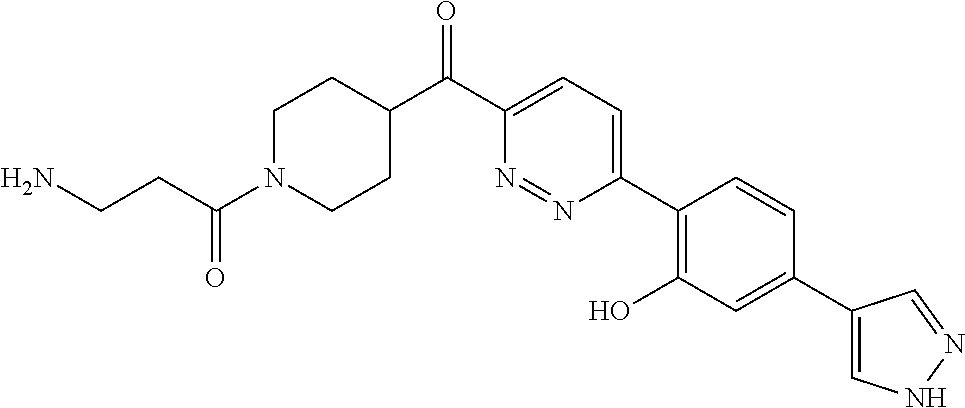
C1CC(C(C2=CC=C(C3=C(O)C=C(C4=CNN=C4)C=C3)N=N2)=O)CCN1C(CCN)=O
